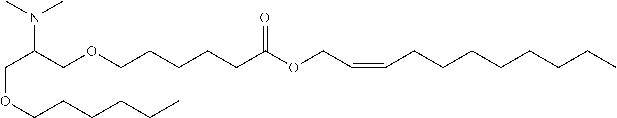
C(OCCCCCC)C(COCCCCCC(OCC=CCCCCCCCC)=O)N(C)C
